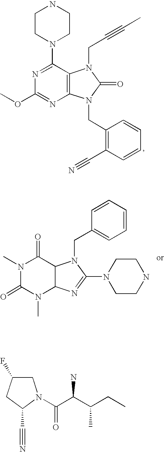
C1CN(C2=NC(OC)=NC3=C2N(CC#CC)C(=O)N3CC2=C(C#N)C=CC=C2)CCN1.C1(=O)N(C)C(=O)N(C)C2C1N(CC1=CC=CC=C1)C(N1CCNCC1)=N2.C1C(F)CC(C#N)N1C(C(C(CC)C)N)=O
